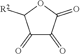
C1(=O)C(=O)C(=O)OC1[R2]
